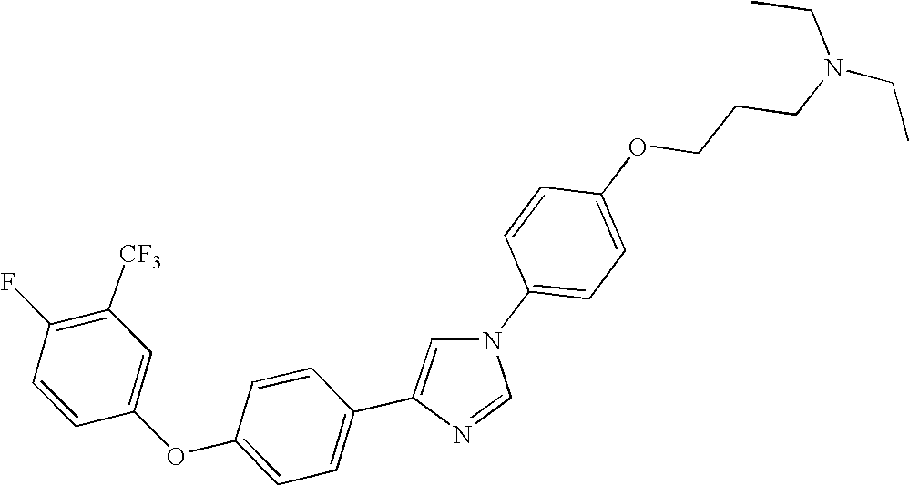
C1=CC(N2C=C(C3=CC=C(OC4=CC([CF3])=C(F)C=C4)C=C3)N=C2)=CC=C1OCCCN(CC)CC
